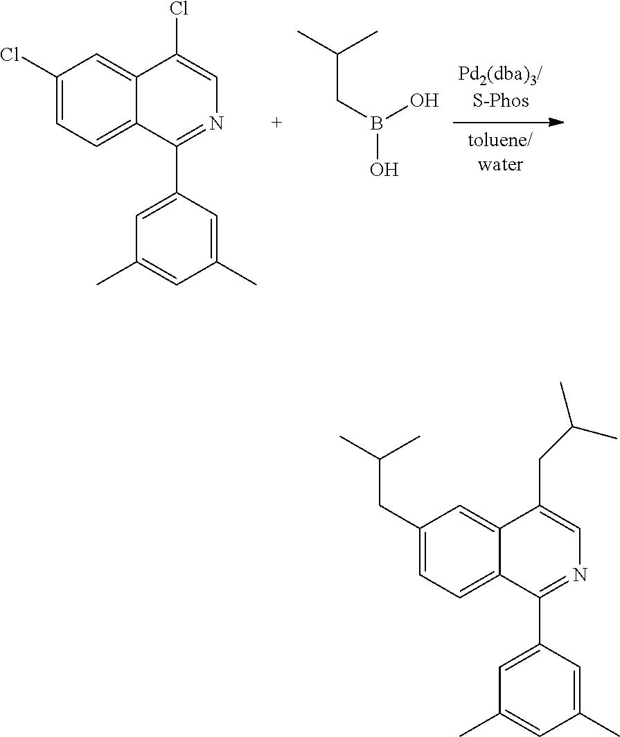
C1(Cl)=CC=C2C(=C1)C(Cl)=CN=C2C1=CC(C)=CC(C)=C1.C(C)(C)CB(O)O.C1(CC(C)C)=CC=C2C(=C1)C(CC(C)C)=CN=C2C1=CC(C)=CC(C)=C1
